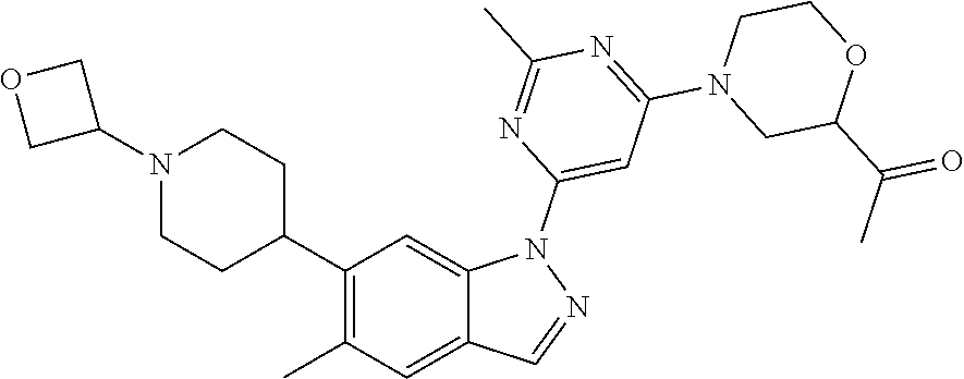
C1(C2CCN(C3COC3)CC2)=C(C)C=C2C(=C1)N(C1=CC(N3CC(C(C)=O)OCC3)=NC(C)=N1)N=C2
